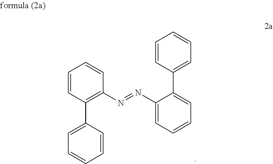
C1=CC(C2=CC=CC=C2)=C(N=NC2=CC=CC=C2C2=CC=CC=C2)C=C1
